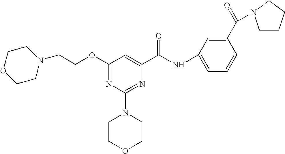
O(C1=NC(N2CCOCC2)=NC(C(NC2=CC=CC(C(=O)N3CCCC3)=C2)=O)=C1)CCN1CCOCC1
